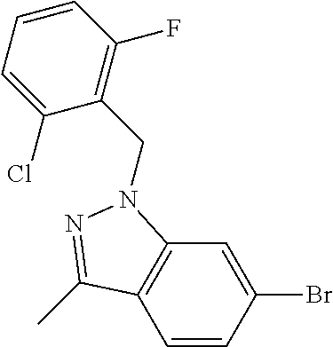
C1=CC(Br)=CC2=C1C(C)=NN2CC1=C(F)C=CC=C1Cl
